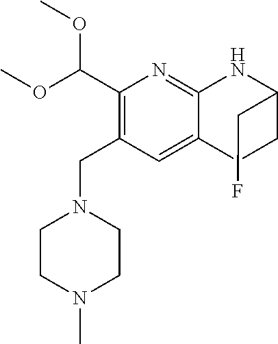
C1(C(OC)OC)=C(CN2CCN(C)CC2)C=C2C(=N1)NC(CF)CC2
